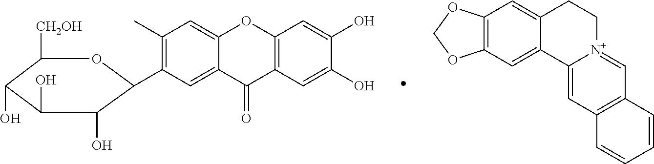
C1(C)=C(C2C(O)C(O)C(O)C([CH2OH])O2)C=C2C(=C1)OC1=C(C2=O)C=C(O)C(O)=C1.C12=C(C=C3C(=C1)CC[N+]1=CC4=C(C=C31)C=CC=C4)OCO2
